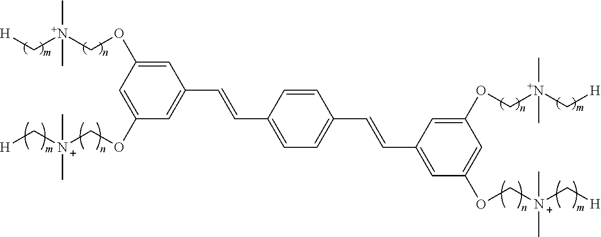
C([N+](COC1=CC(C=CC2=CC=C(C=CC3=CC(OC[N+](C[H])(C)C)=CC(OC[N+](C[H])(C)C)=C3)C=C2)=CC(OC[N+](C[H])(C)C)=C1)(C)C)[H]
